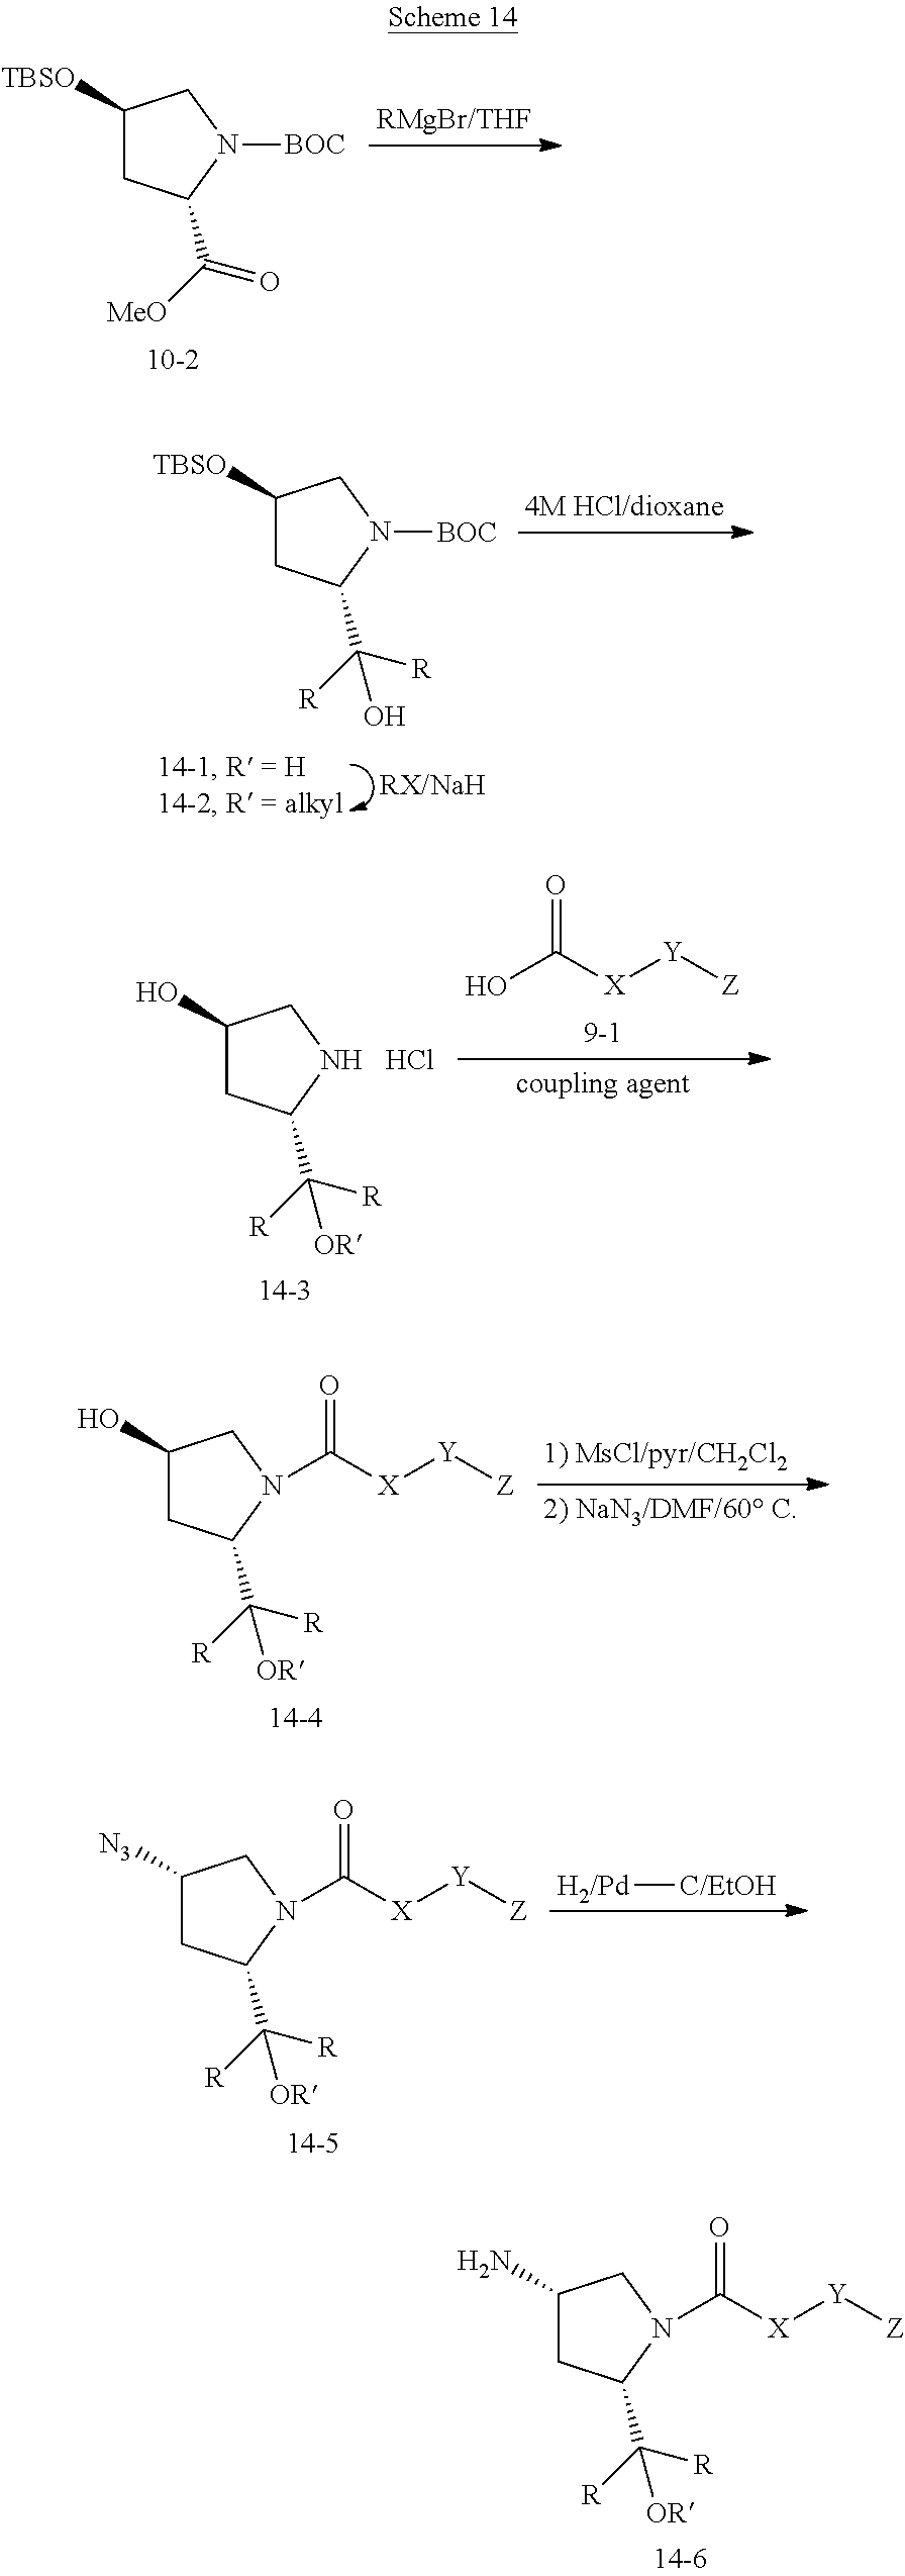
C1([TBSO])CC(C([MeO])=O)N([BOC])C1.C1(O)CC(C([R])([R])[OR])NC1.Cl.O=C([X][Y][Z])O.[H2/Pd][C/EtOH].C1([N3])CC(C([R])([R])[OR])N(C([X][Y][Z])=O)C1.C1(N)CC(C([R])([R])[OR])N(C([X][Y][Z])=O)C1.C1([TBSO])CC(C([R])([R])O)N([BOC])C1.C1(O)CC(C([R])([R])[OR])N(C([X][Y][Z])=O)C1
